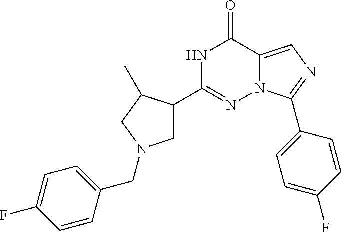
N1C(C2CN(CC3=CC=C(F)C=C3)CC2C)=NN2C(=CN=C2C2=CC=C(F)C=C2)C1=O
